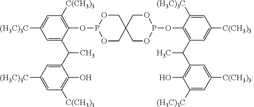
O1CC2(COP1OC1=C(C(C3=C(O)C([(H3C)3C])=CC([C(CH3)3:])=C3)C)C=C([C(CH3)3])C=C1[(H3C)3C])COP(OC1=C([C(CH3)3])C=C([(H3C)3C])C=C1C(C1=CC([(H3C)3C])=CC([C(CH3)3])=C1O)C)OC2
